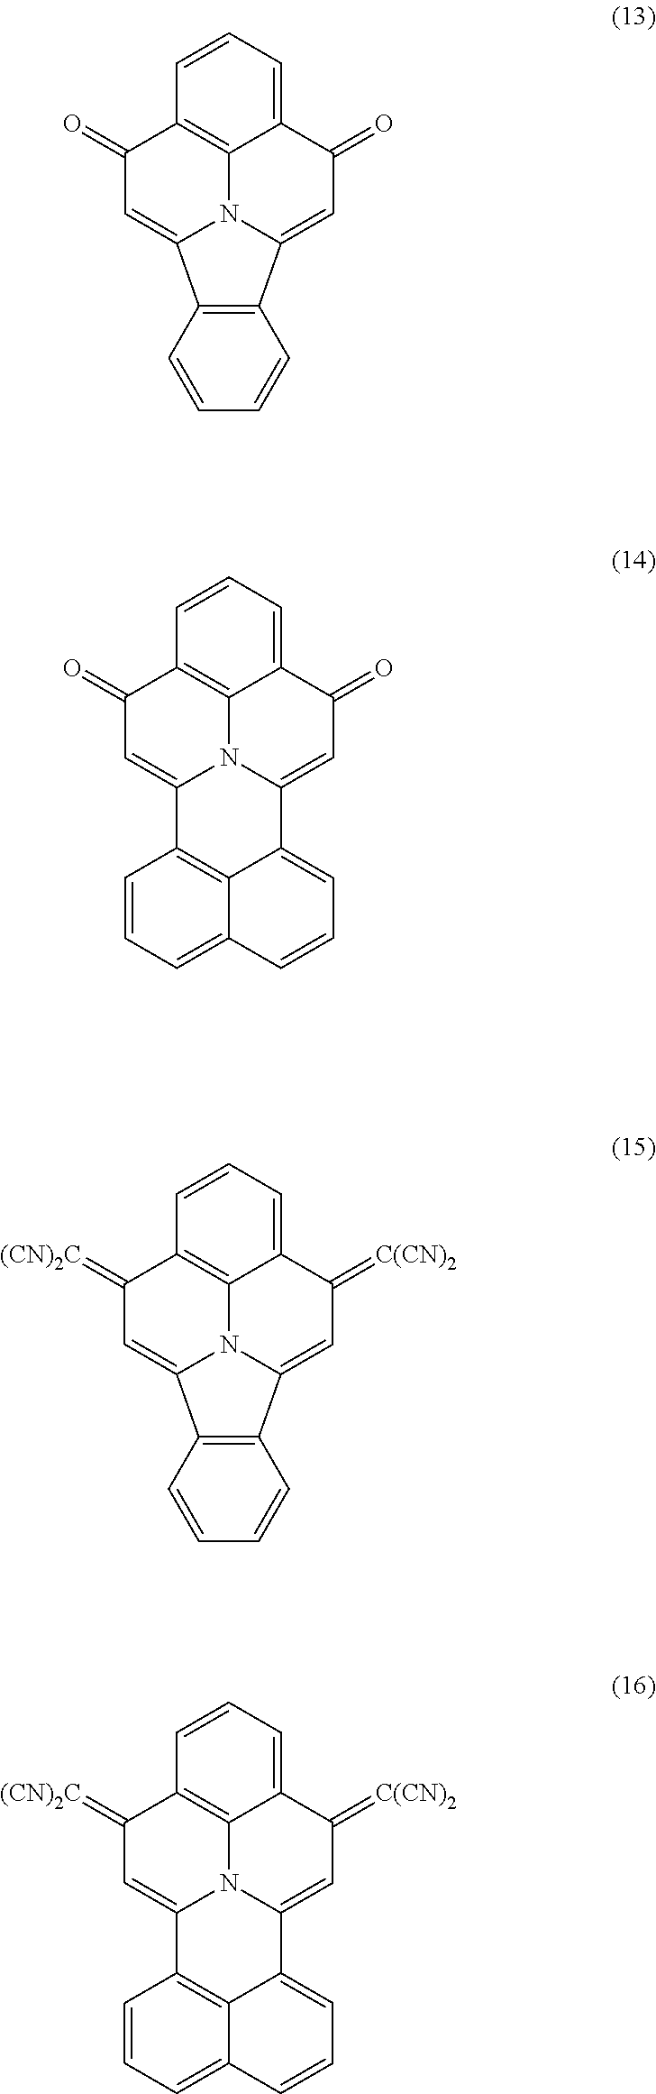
C1=CC2=C3C(=C1)C(=O)C=C1C4=C(C(=CC2=O)N31)C=CC=C4.C1=CC2=C3C(=C1)C(=O)C=C1N3C(=CC2=O)C2=C3C1=CC=CC3=CC=C2.C1=CC2=C3C(=C1)C(=[C(CN)2])C=C1C4=C(C(=CC2=[(CN)2C])N31)C=CC=C4.C1=CC2=C3C(=C1)C(=[C(CN)2])C=C1N3C(=CC2=[(CN)2C])C2=C3C1=CC=CC3=CC=C2
